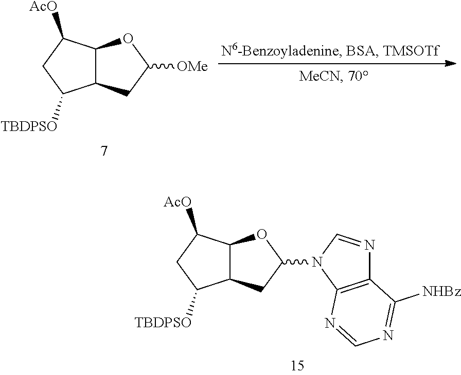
C12C(C([AcO])CC1[TBDPSO])OC([OMe])C2.C12C(C([AcO])CC1[TBDPSO])OC(N1C3=C(N=C1)C([NHBz])=NC=N3)C2
